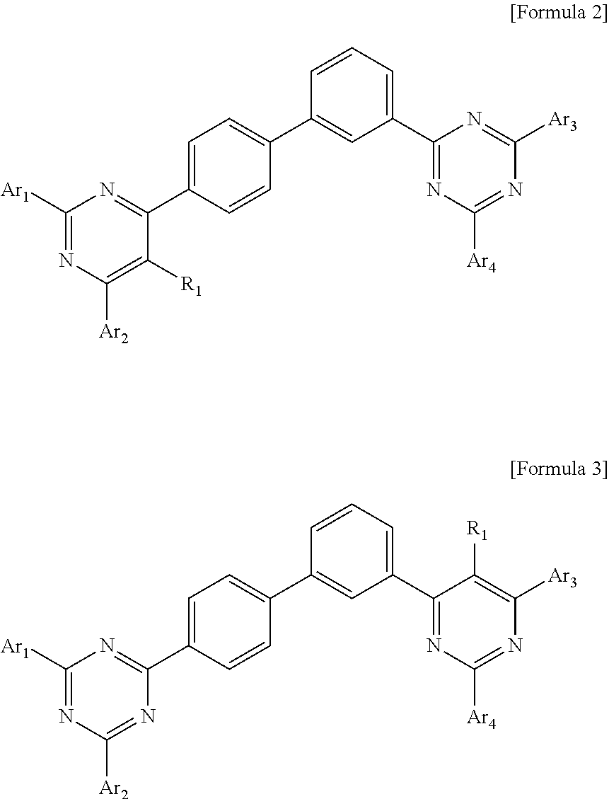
C1([Ar1])=NC([Ar2])=C([R1])C(C2=CC=C(C3=CC(C4=NC([Ar4])=NC([Ar3])=N4)=CC=C3)C=C2)=N1.C1([Ar1])=NC([Ar2])=NC(C2=CC=C(C3=CC(C4=NC([Ar4])=NC([Ar3])=C4[R1])=CC=C3)C=C2)=N1
